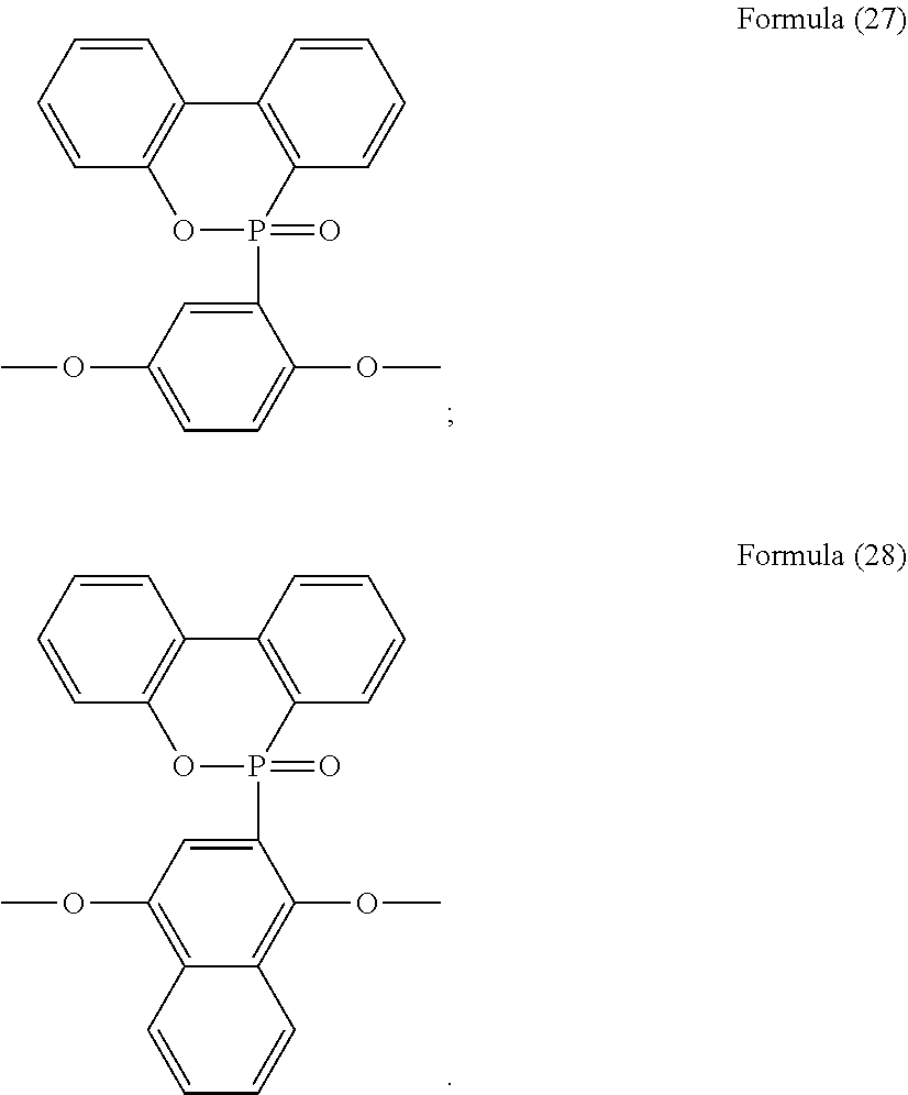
C1(P2(=O)C3=C(C4=C(O2)C=CC=C4)C=CC=C3)=CC(OC)=CC=C1OC.C1(P2(=O)C3=C(C4=C(O2)C=CC=C4)C=CC=C3)=CC(OC)=C2C(=C1OC)C=CC=C2
